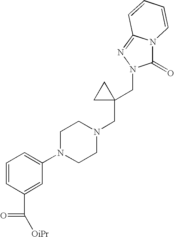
C(C1=CC(N2CCN(CC3(CN4C(=O)N5C(=N4)C=CC=C5)CC3)CC2)=CC=C1)([OiPr])=O
